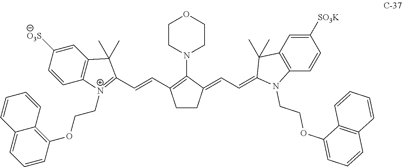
C1CN(C2=C(C=CC3=[N+](CCOC4=C5C(=CC=C4)C=CC=C5)C4=C(C=C([O3S])C=C4)C3(C)C)CCC2=CC=C2C(C)(C)C3=C(C=CC([SO3K])=C3)N2CCOC2=CC=CC3=C2C=CC=C3)CCO1
